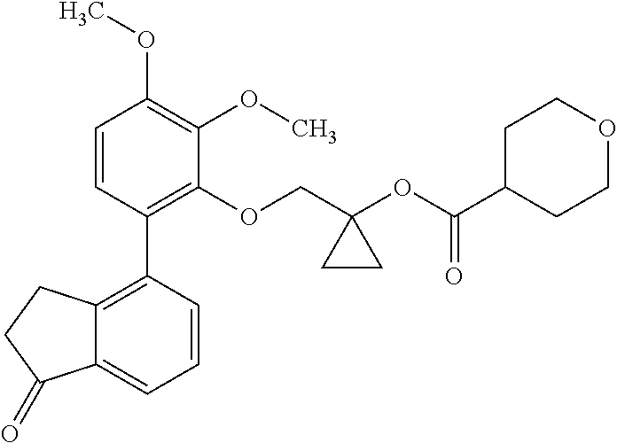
C1=CC(C2=C3C(=CC=C2)C(=O)CC3)=C(OCC2(OC(C3CCOCC3)=O)CC2)C(OC)=C1OC
